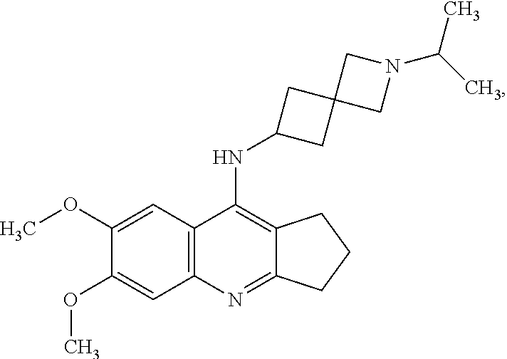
C12=C(NC3CC4(C3)CN(C(C)C)C4)C3=C(N=C1CCC2)C=C(OC)C(OC)=C3
